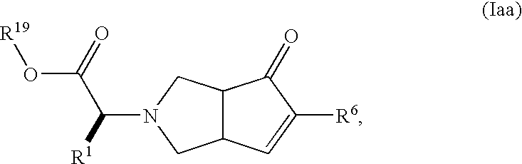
C12C(C=C([R6])C1=O)CN(C([R1])C(O[R19])=O)C2
